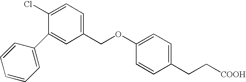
C1=C(C2=CC(COC3=CC=C(CC[COOH])C=C3)=CC=C2Cl)C=CC=C1
